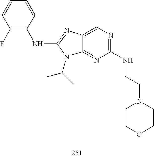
C12=NC(NCCN3CCOCC3)=NC=C1N=C(NC1=C(F)C=CC=C1)N2C(C)C
